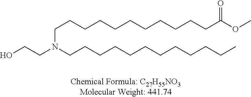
OCCN(CCCCCCCCCCCC)CCCCCCCCCCCC(OC)=O
